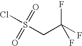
S(CC(F)(F)F)(Cl)(=O)=O
